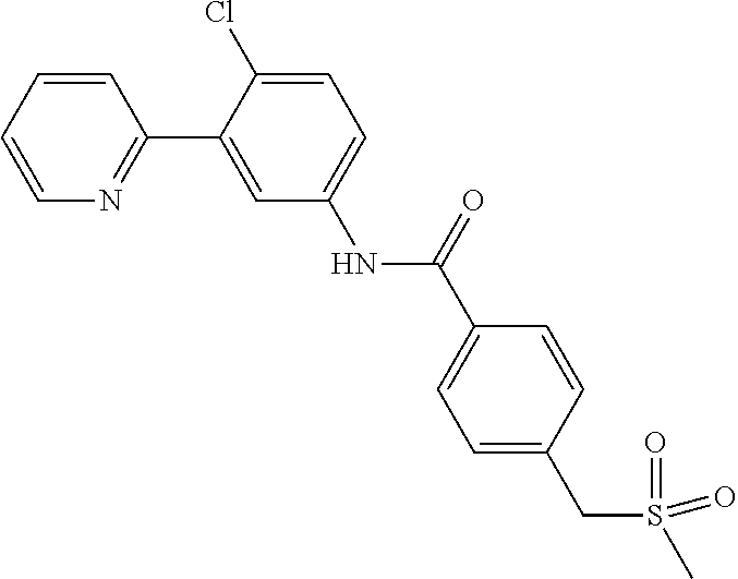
C1=CC=CN=C1C1=CC(NC(C2=CC=C(CS(C)(=O)=O)C=C2)=O)=CC=C1Cl
